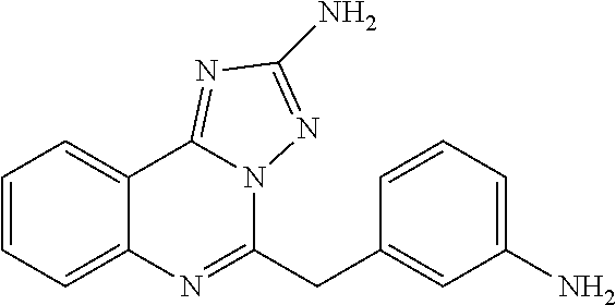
C1=CC=C2C(=C1)C1=NC(N)=NN1C(CC1=CC(N)=CC=C1)=N2
